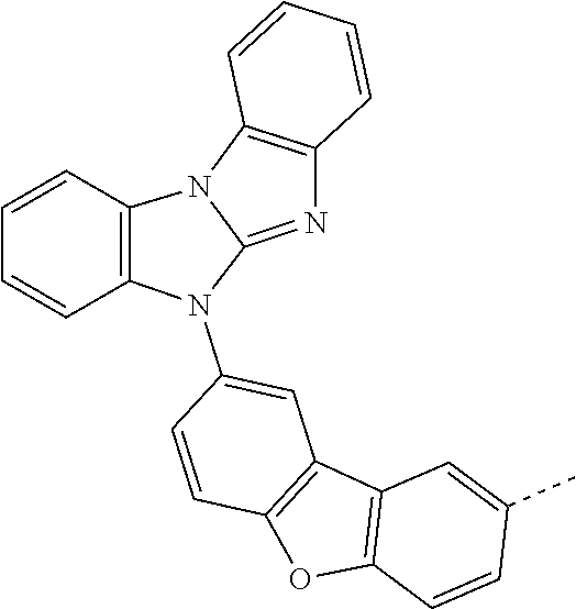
C12=C(C3=C(O1)C=CC(N1C4=NC5=C(N4C4=C1C=CC=C4)C=CC=C5)=C3)C=C(C)C=C2
